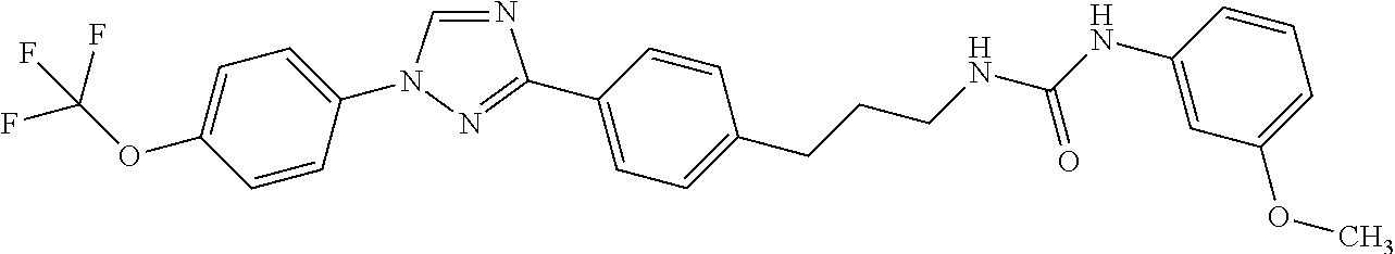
C1=C(N2C=NC(C3=CC=C(CCCNC(NC4=CC(OC)=CC=C4)=O)C=C3)=N2)C=CC(OC(F)(F)F)=C1
